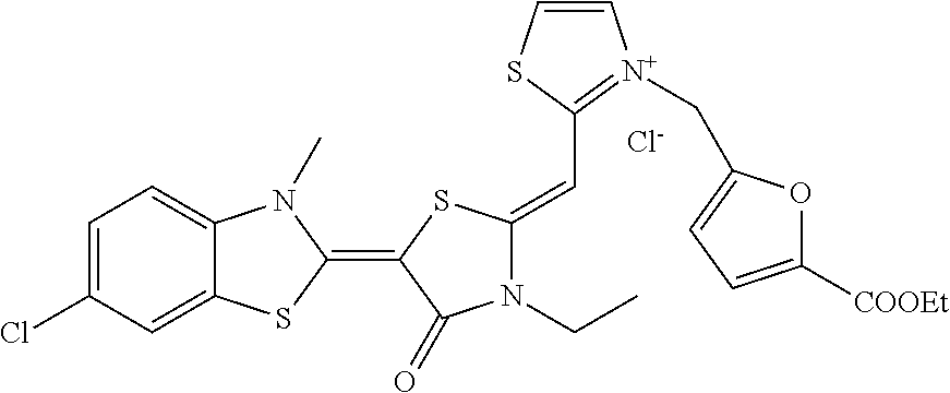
[Cl-].C1=C(Cl)C=C2C(=C1)N(C)C(=C1SC(=CC3=[N+](CC4=CC=C([COOEt])O4)C=CS3)N(CC)C1=O)S2
